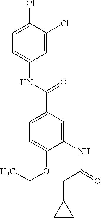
C1=C(Cl)C(Cl)=CC=C1NC(=O)C1=CC=C(OCC)C(NC(CC2CC2)=O)=C1
